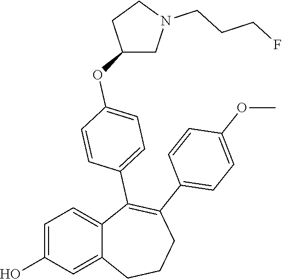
C1=C(O)C=C2C(=C1)C(C1=CC=C(OC3CN(CCCF)CC3)C=C1)=C(C1=CC=C(OC)C=C1)CCC2
